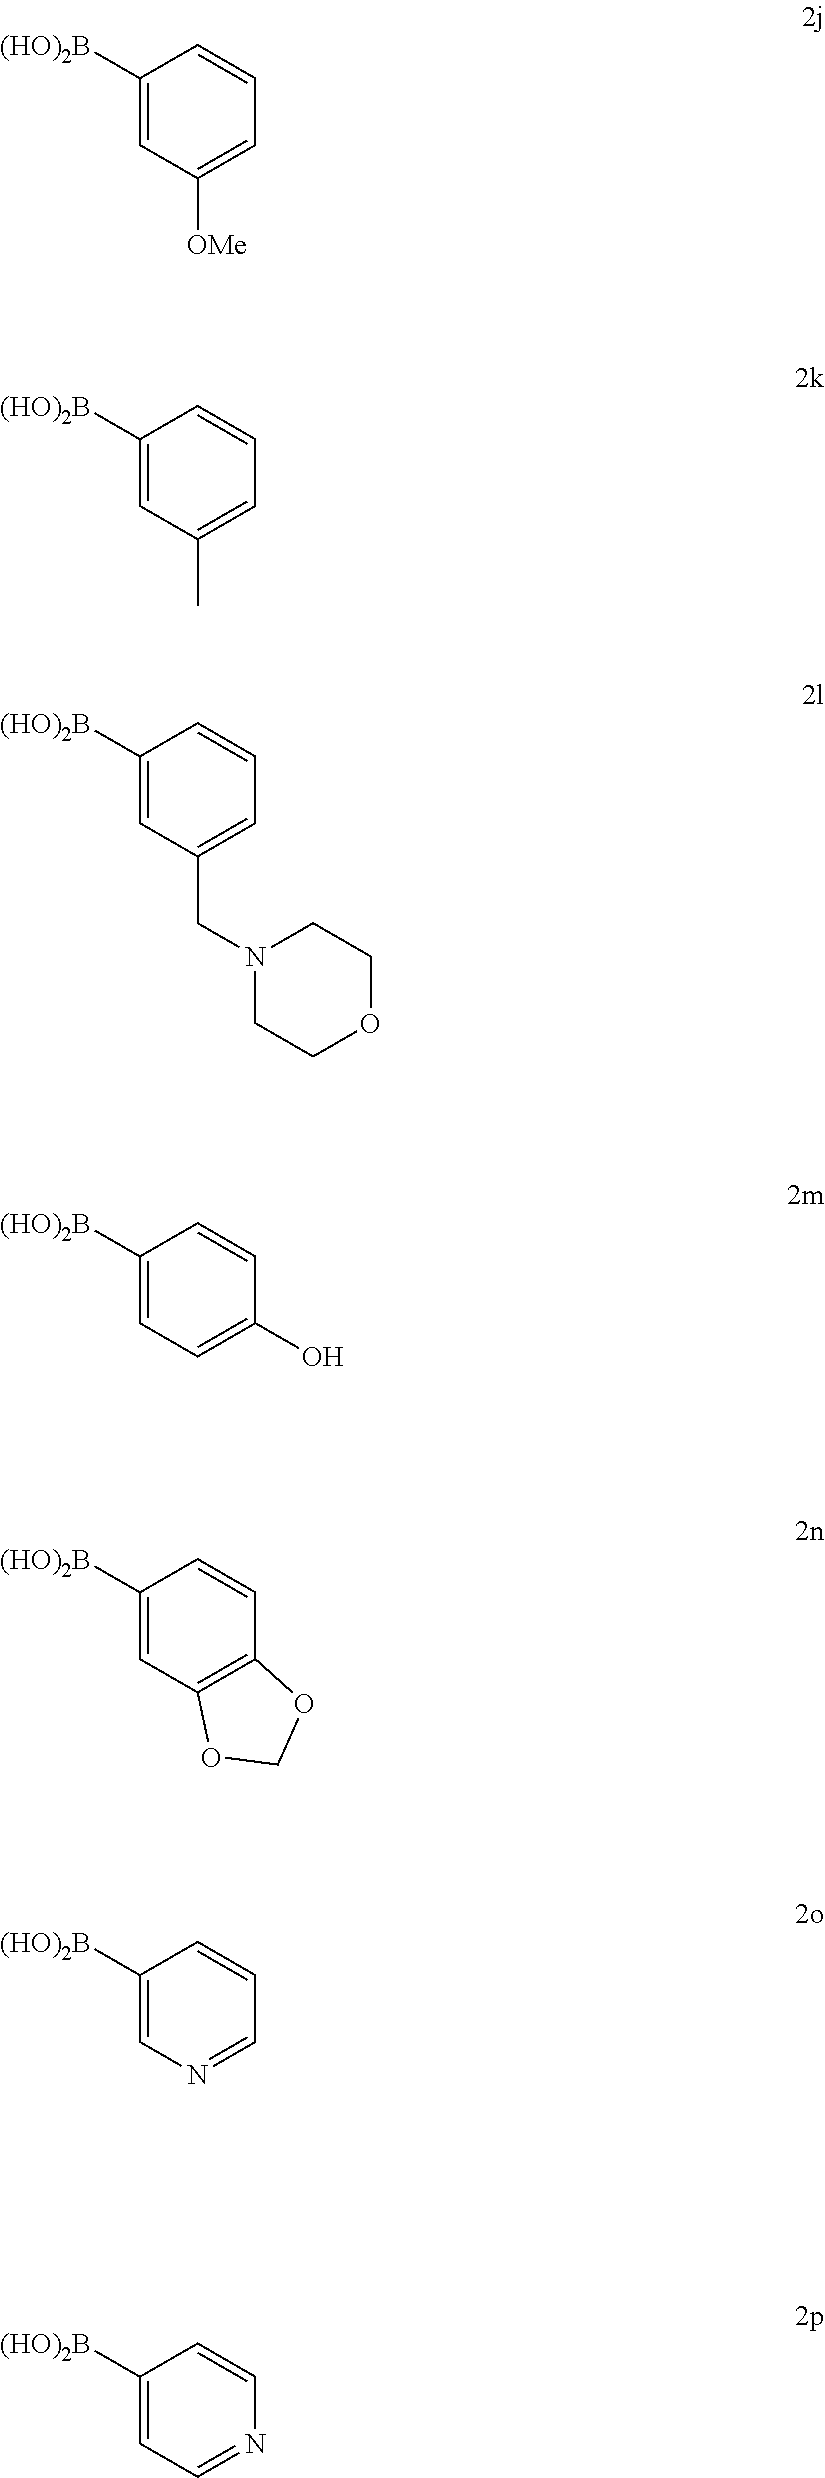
C1([(HO)2B])=CC([OMe])=CC=C1.C1([(HO)2B])=CC(C)=CC=C1.C1([(HO)2B])=CC(CN2CCOCC2)=CC=C1.C1([(HO)2B])=CC=C(O)C=C1.C1([(HO)2B])=CC2=C(C=C1)OCO2.C1([(HO)2B])=CN=CC=C1.C1([(HO)2B])=CC=NC=C1
